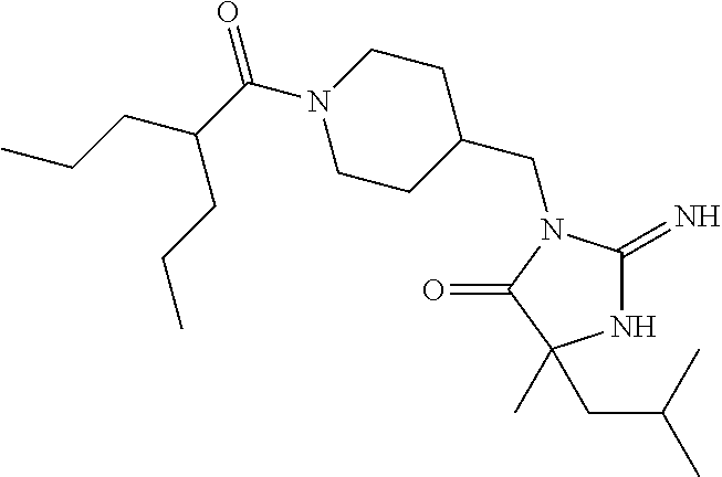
N1C(=N)N(CC2CCN(C(=O)C(CCC)CCC)CC2)C(=O)C1(CC(C)C)C
